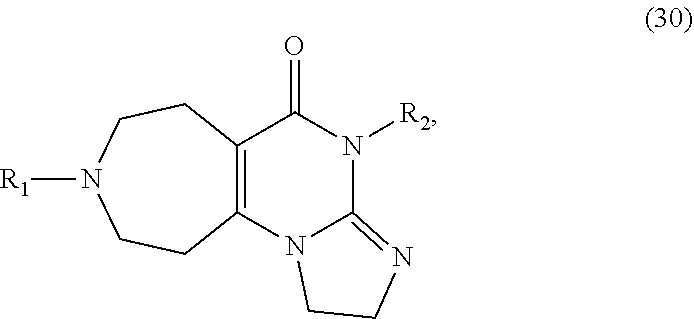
C12=C(N3C(=NCC3)N([R2])C1=O)CCN([R1])CC2
